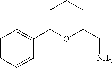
C1=CC=CC(C2OC(CN)CCC2)=C1
